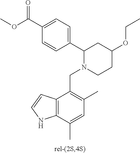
C1=CC(C2N(CC3=C(C)C=C(C)C4=C3C=CN4)CCC(OCC)C2)=CC=C1C(OC)=O
